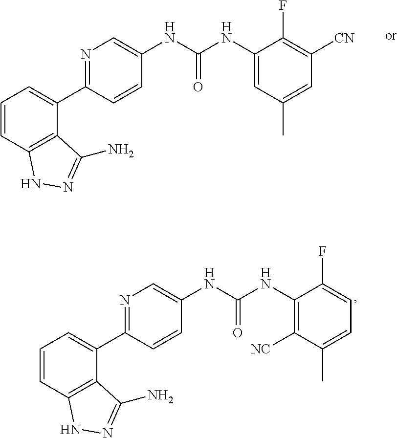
N1=C(C2=CC=CC3=C2C(N)=NN3)C=CC(NC(NC2=CC(C)=CC([CN])=C2F)=O)=C1.N1=C(C2=CC=CC3=C2C(N)=NN3)C=CC(NC(NC2=C([NC])C(C)=CC=C2F)=O)=C1
